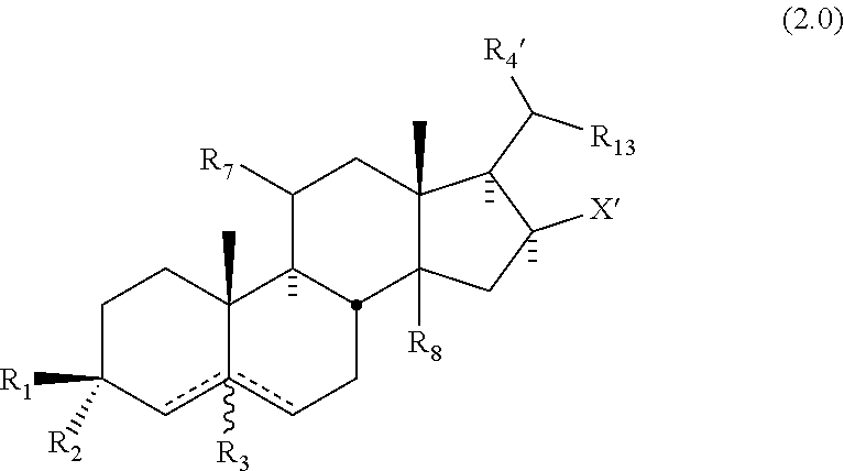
C1C([R1])([R2])cc2([R3])cCC3C(C)(C2(C)C1)C([R7])CC1(C)C3([R8])CC([X])(C)C1(C)C([R4])[R13]
